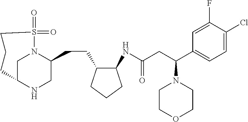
C1C2NCC(CCC3C(NC(CC(C4=CC=C(Cl)C(F)=C4)N4CCOCC4)=O)CCC3)N1S(=O)(=O)CCC2
